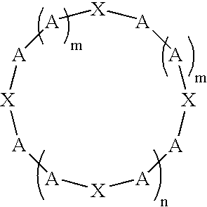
[X]1[A][A][X][A][A][X][A][A][X][A][A]1
